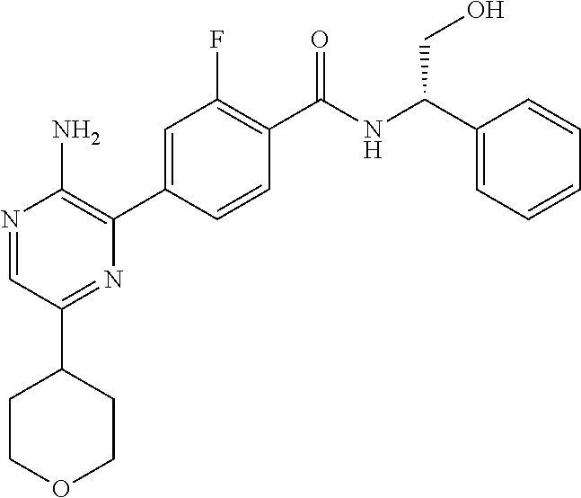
N1=CC(C2CCOCC2)=NC(C2=CC(F)=C(C(NC(C3=CC=CC=C3)CO)=O)C=C2)=C1N
